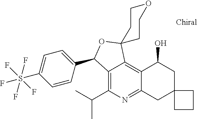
C1=CC(C2C3=C(C(C)C)N=C4C(=C3C3(O2)CCOCC3)C(O)CC2(C4)CCC2)=CC=C1S(F)(F)(F)(F)F
